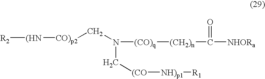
[R2][(HN][CO)p2]CN(C[(CO][NH)p1][R1])[(CO)q][(CH2)n]C([NHORa])=O
